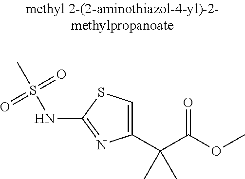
C1(C(C(=O)OC)(C)C)=CSC(NS(C)(=O)=O)=N1
